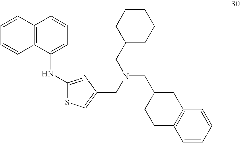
C12=C(C(NC3=NC(CN(CC4CCCCC4)CC4CCC5=C(C4)C=CC=C5)=CS3)=CC=C1)C=CC=C2
